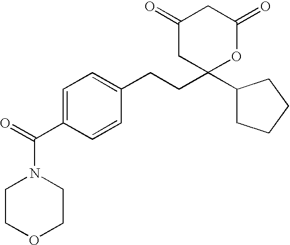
C1(=O)CC(C2CCCC2)(CCC2=CC=C(C(=O)N3CCOCC3)C=C2)OC(=O)C1
